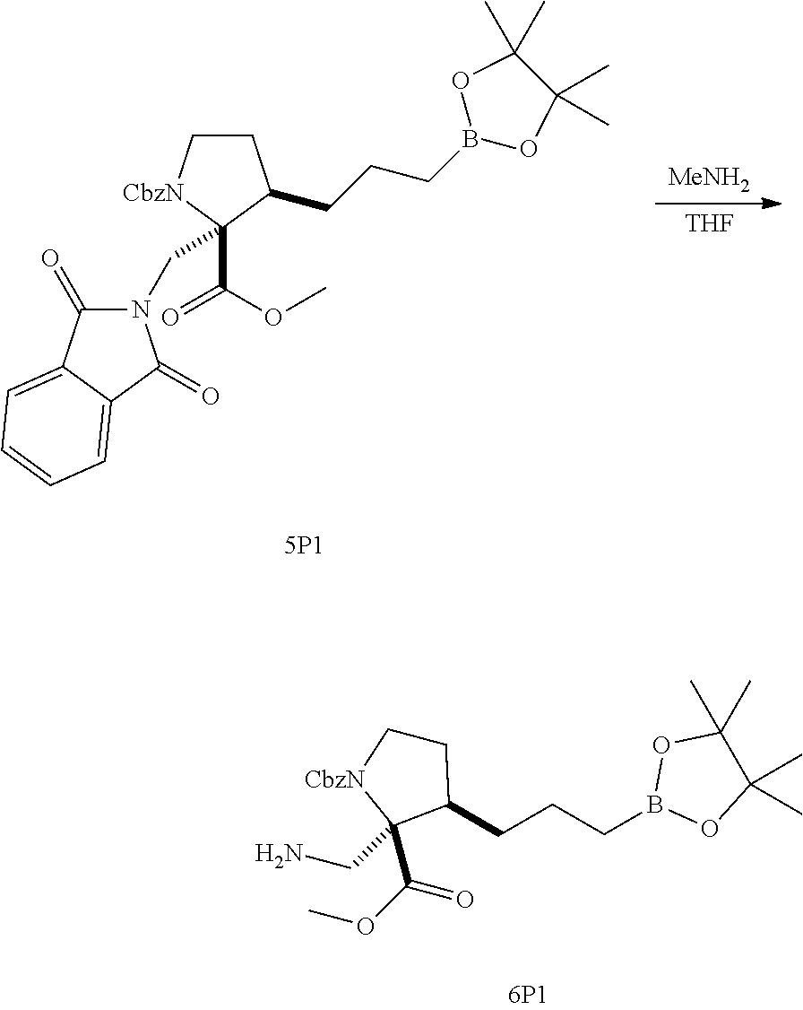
C1C[CbzN]C(C(OC)=O)(CN2C(=O)C3=CC=CC=C3C2=O)C1CCCB1OC(C)(C)C(C)(C)O1.[MeNH2].[THF].C1C[CbzN]C(CN)(C(OC)=O)C1CCCB1OC(C)(C)C(C)(C)O1
